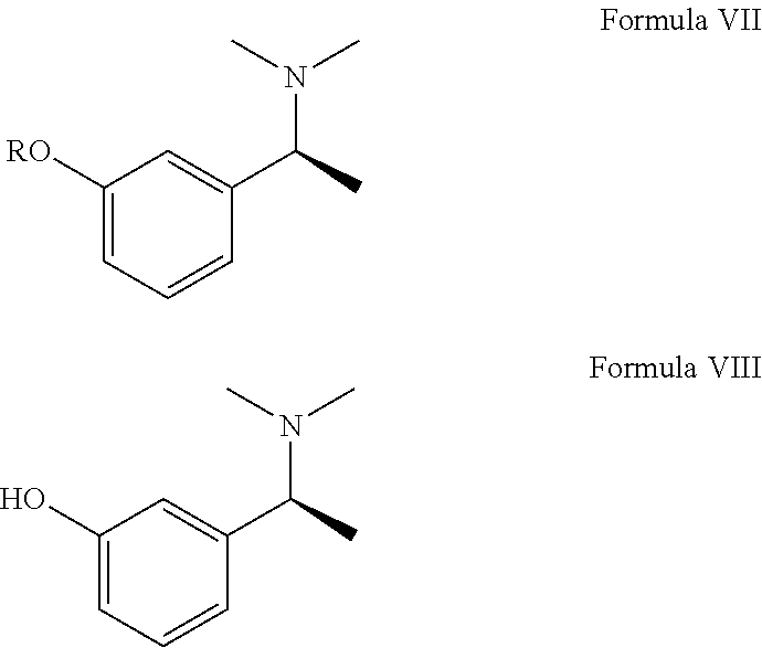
C1([RO])=CC=CC(C(C)N(C)C)=C1.C1(O)=CC=CC(C(C)N(C)C)=C1
